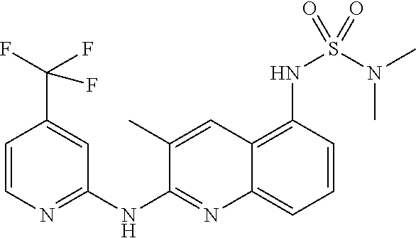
C1=CN=C(NC2=NC3=CC=CC(NS(N(C)C)(=O)=O)=C3C=C2C)C=C1C(F)(F)F
